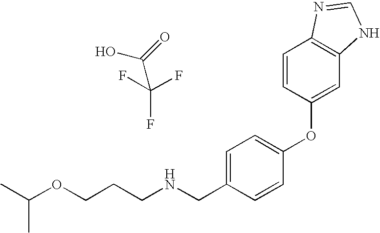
C(NCC1=CC=C(OC2=CC3=C(C=C2)N=CN3)C=C1)CCOC(C)C.OC(=O)C(F)(F)F
